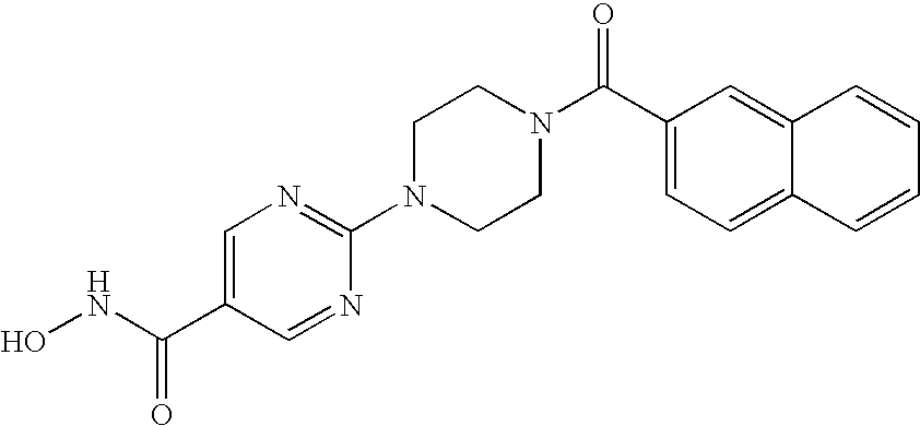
C1=C(C(NO)=O)C=NC(N2CCN(C(C3=CC=C4C(=C3)C=CC=C4)=O)CC2)=N1
